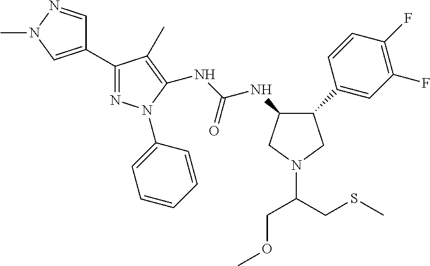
C1(NC(NC2=C(C)C(C3=CN(C)N=C3)=NN2C2=CC=CC=C2)=O)C(C2=CC(F)=C(F)C=C2)CN(C(CSC)COC)C1
